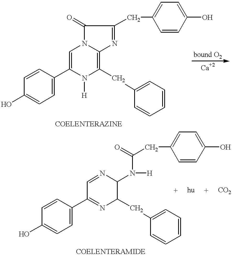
N1=C(CC2=CC=C(O)C=C2)C(=O)N2C1=C(CC1=CC=CC=C1)N([H])C(C1=CC=C(O)C=C1)=C2.C1(O)=CC=C(C2=NC(CC3=CC=CC=C3)C(N([H])C(CC3=CC=C(O)C=C3)=O)N=C2)C=C1
